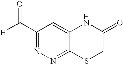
C1(C([H])=O)=NN=C2C(=C1)NC(=O)CS2
